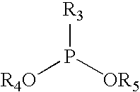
[R4O]P([OR5])[R3]
